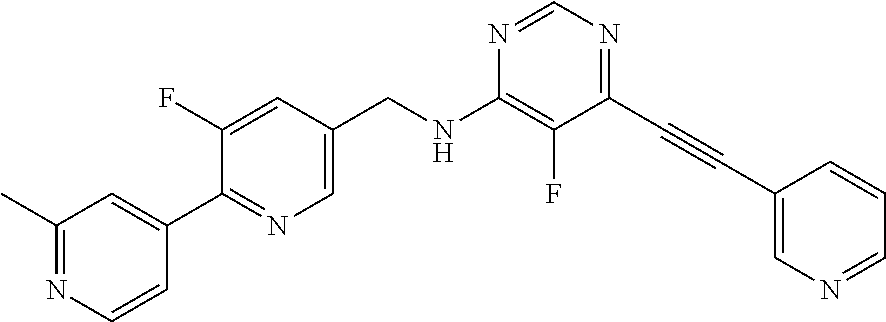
C1(C)=NC=CC(C2=NC=C(CNC3=C(F)C(C#CC4=CN=CC=C4)=NC=N3)C=C2F)=C1
